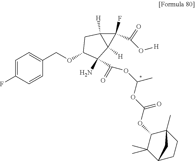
C1=C(F)C=CC(COC2C(N)(C(OC(C)OC(OC3C(C)(C)C4CCC3(C)C4)=O)=O)C3([H])C([H])(C2)C3(F)C(O[H])=O)=C1
